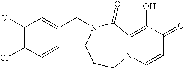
C1(Cl)=C(Cl)C=CC(CN2CCCN3C(=C(O)C(=O)C=C3)C2=O)=C1
